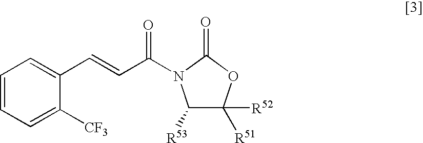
C1=CC=C([CF3])C(C=CC(=O)N2C([R53])C([R52])([R51])OC2=O)=C1
